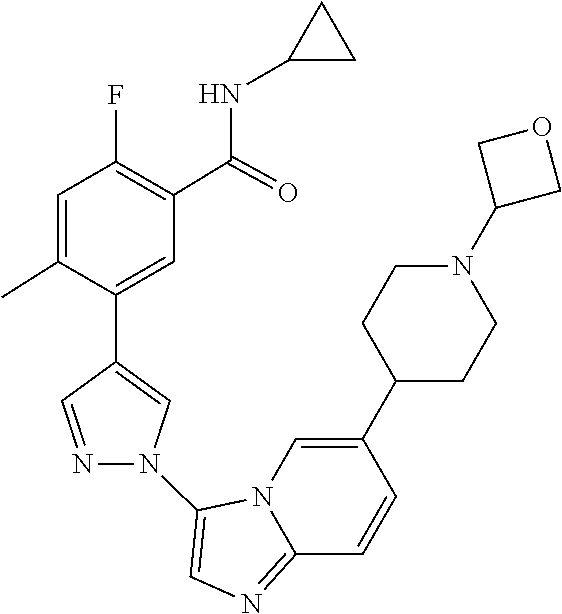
N12C(=NC=C1N1C=C(C3=CC(C(NC4CC4)=O)=C(F)C=C3C)C=N1)C=CC(C1CCN(C3COC3)CC1)=C2
